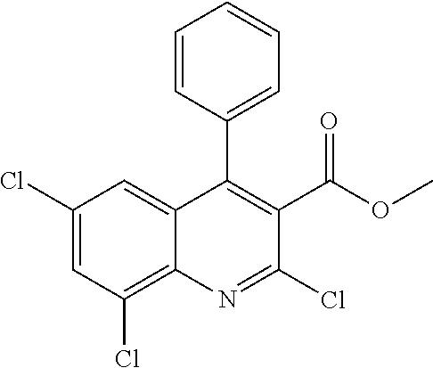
C1(Cl)=CC(Cl)=C2C(=C1)C(C1=CC=CC=C1)=C(C(OC)=O)C(Cl)=N2
